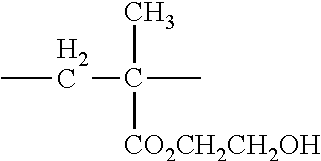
CCC(C)([CO2CH2CH2OH])C
